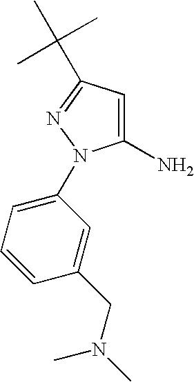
C1(N)=CC(C(C)(C)C)=NN1C1=CC=CC(CN(C)C)=C1
